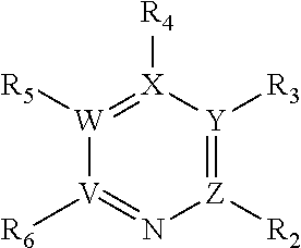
[W]1([R5])=[X]([R4])[Y]([R3])=[Z]([R2])N=[V]1[R6]
